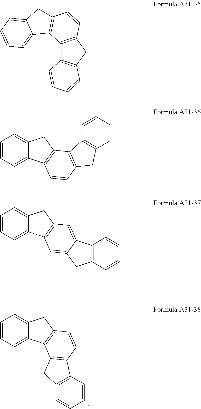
C1=CC=C2C(=C1)CC1=C2C2=C(C=C1)C1=C(C2)C=CC=C1.C12=C(CC3=C1C=CC=C3)C=CC1=C2C2=CC=CC=C2C1.C1=CC=C2C(=C1)CC1=C2C=CC2=C1C1=C(C2)C=CC=C1.C1=CC=C2C(=C1)CC1=C2C=C2C(=C1)C1=C(C2)C=CC=C1
